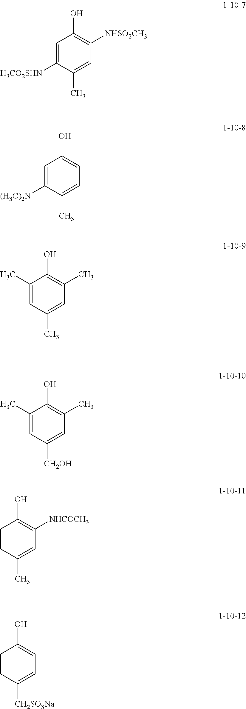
C1=C([H3CO2SHN])C(C)=CC([NHSO2CH3])=C1O.C1=C([(H3C)2N])C(C)=CC=C1O.C1(C)=CC(C)=CC(C)=C1O.C1(C)=CC([CH2OH])=CC(C)=C1O.C1=CC(C)=CC([NHCOCH3])=C1O.C1=CC([CH2SO3Na])=CC=C1O
